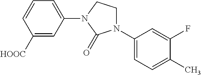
C1([HOOC])=CC(N2CCN(C3=CC=C(C)C(F)=C3)C2=O)=CC=C1
